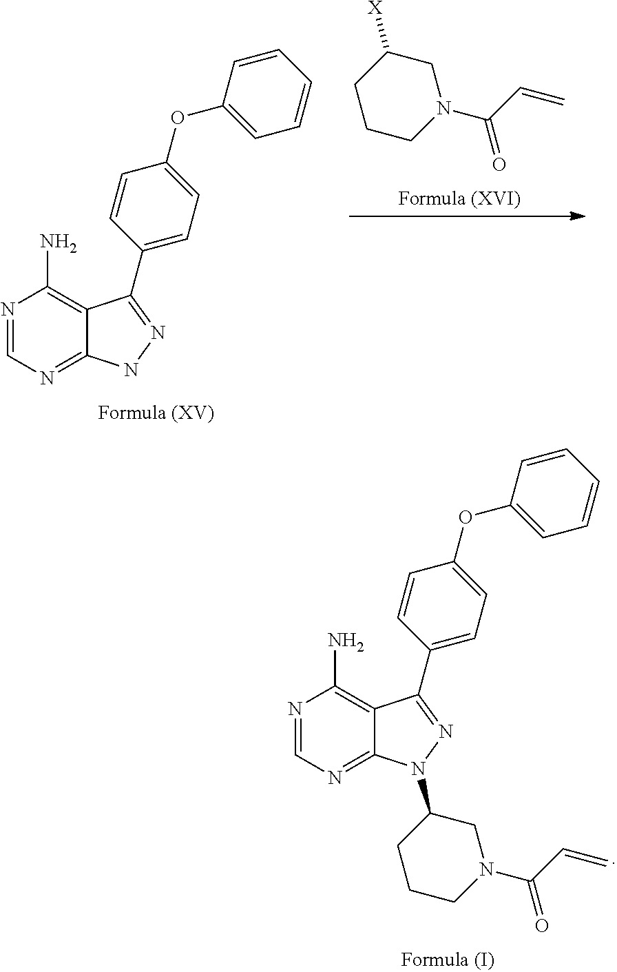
N1=CN=C2C(=C1N)C(C1=CC=C(OC3=CC=CC=C3)C=C1)=NN2C1CCCN(C(C=C)=O)C1.C1CCN(C(C=C)=O)CC1[X].N1=CN=C2C(=C1N)C(C1=CC=C(OC3=CC=CC=C3)C=C1)=NN2
